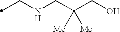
C(NCC(CO)([Me])[Me])C
